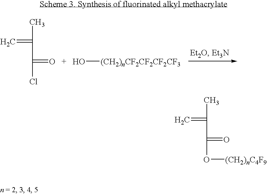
C=C(C)C(=O)Cl.O[(CH2)nCF2CF2CF2CF3].C=C(C)C(=O)O[(CH2)nC4F9]
